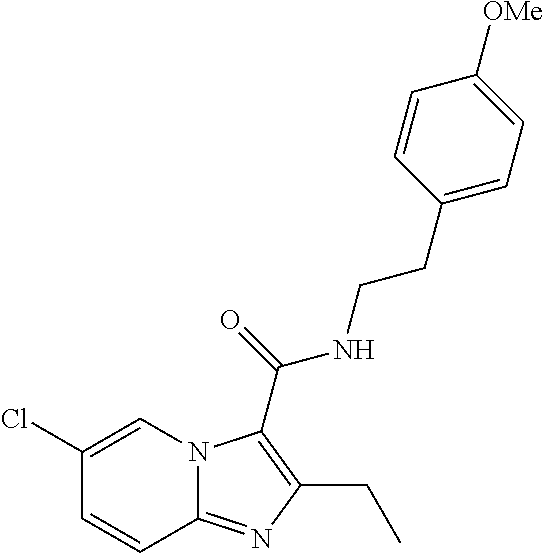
C1(Cl)=CN2C(=NC(CC)=C2C(=O)NCCC2=CC=C([OMe])C=C2)C=C1
